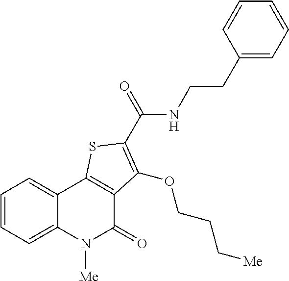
C1=CC=C2C(=C1)C1=C(C(=O)N2[Me])C(OCCC[Me])=C(C(NCCC2=CC=CC=C2)=O)S1
